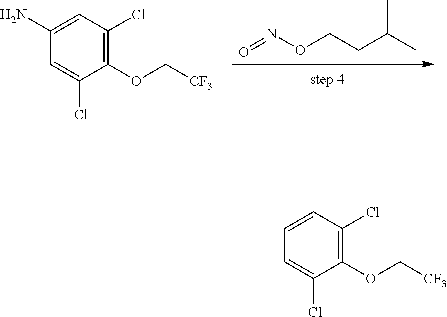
O=NOCCC(C)C.C1=C(Cl)C(OC[CF3])=C(Cl)C=C1N.C1=C(Cl)C(OC[CF3])=C(Cl)C=C1
